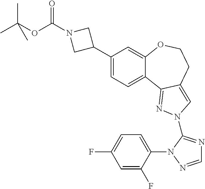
C1(C2CN(C(OC(C)(C)C)=O)C2)=CC=C2C(=C1)OCCC1=CN(C3=NC=NN3C3=CC=C(F)C=C3F)N=C21
